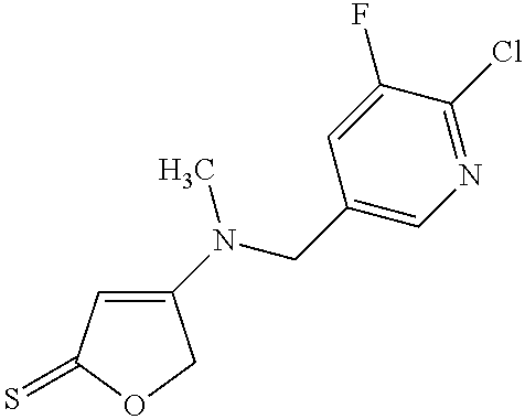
C1(N(C)CC2=CN=C(Cl)C(F)=C2)=CC(=S)OC1
